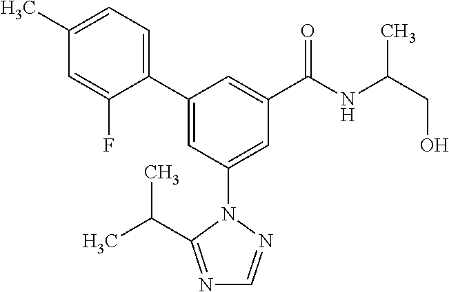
C1(C2=CC(N3N=CN=C3C(C)C)=CC(C(NC(CO)C)=O)=C2)=CC=C(C)C=C1F
